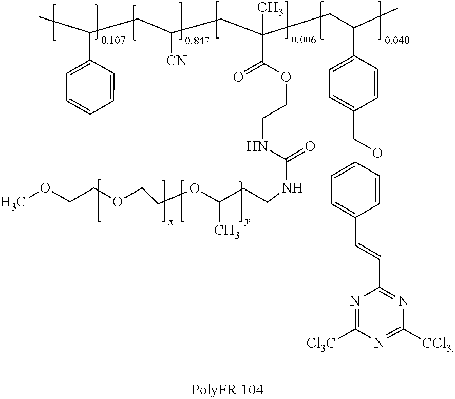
CC(CC(CC(CC(C)C1=CC=C(CO)C=C1)(C(=O)OCCNC(NCCC(OCCOCCOC)C)=O)C)[CN])C1=CC=CC=C1.C1=CC=CC(C=CC2=NC([CCl3])=NC([Cl3C])=N2)=C1
